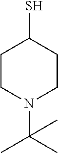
C1CN(C(C)(C)C)CCC1S
